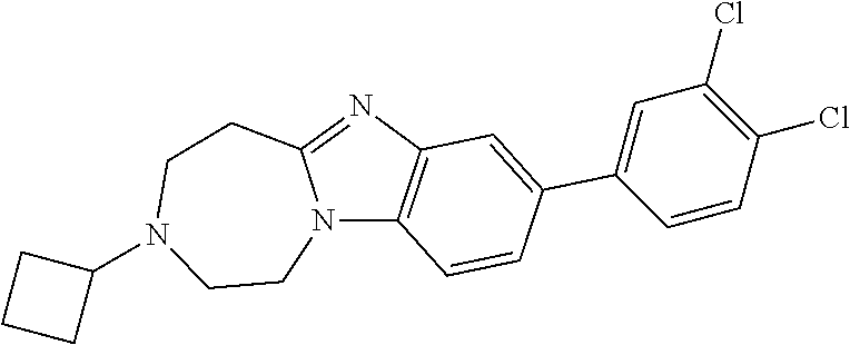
C1CN2C(=NC3=C2C=CC(C2=CC(Cl)=C(Cl)C=C2)=C3)CCN1C1CCC1
